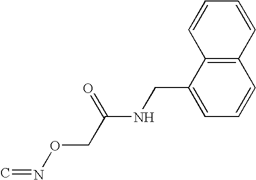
C1=CC2=C(C(CNC(CON=C)=O)=C1)C=CC=C2
